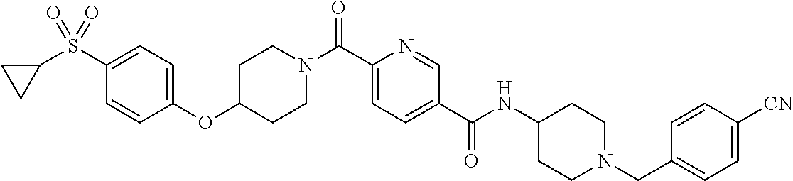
N(C(C1=CC=C(C(=O)N2CCC(OC3=CC=C(S(C4CC4)(=O)=O)C=C3)CC2)N=C1)=O)C1CCN(CC2=CC=C([CN])C=C2)CC1
